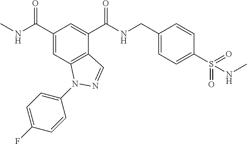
C1(C(NC)=O)=CC2=C(C(C(NCC3=CC=C(S(NC)(=O)=O)C=C3)=O)=C1)C=NN2C1=CC=C(F)C=C1
